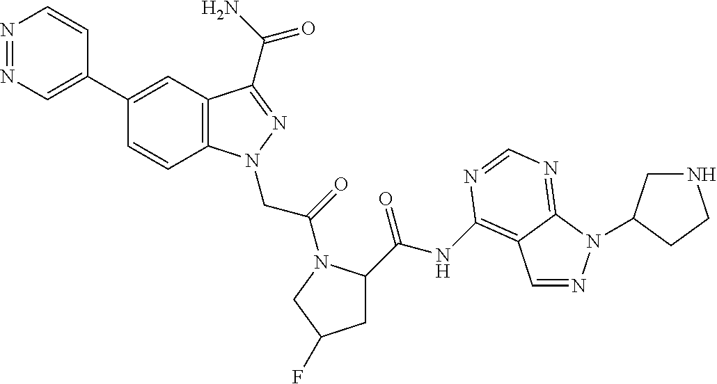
N1=NC=C(C2=CC3=C(C=C2)N(CC(=O)N2C(C(=O)NC4=C5C=NN(C6CNCC6)C5=NC=N4)CC(F)C2)N=C3C(=O)N)C=C1
